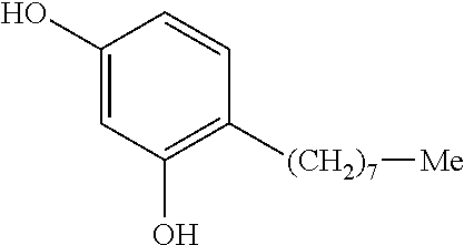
C1(O)=CC(O)=C([(CH2)7][Me])C=C1
